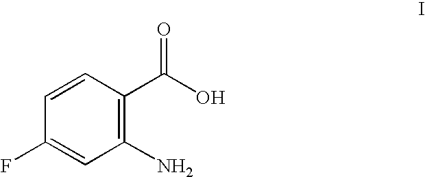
C1=CC(F)=CC(N)=C1C(O)=O
